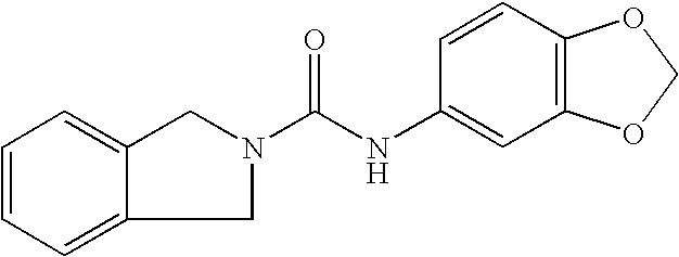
C12=CC=CC=C1CN(C(NC1=CC3=C(C=C1)OCO3)=O)C2
